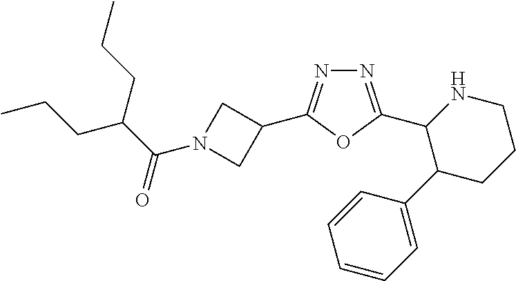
C1=C(C2CCCNC2C2=NN=C(C3CN(C(C(CCC)CCC)=O)C3)O2)C=CC=C1
